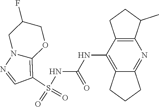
S(NC(NC1=C2C(=NC3=C1CCC3C)CCC2)=O)(C1=C2N(N=C1)CC(F)CO2)(=O)=O
